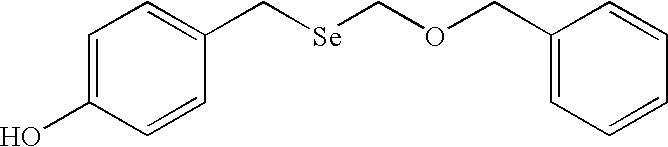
C1=C(O)C=CC(C[Se]COCC2=CC=CC=C2)=C1
